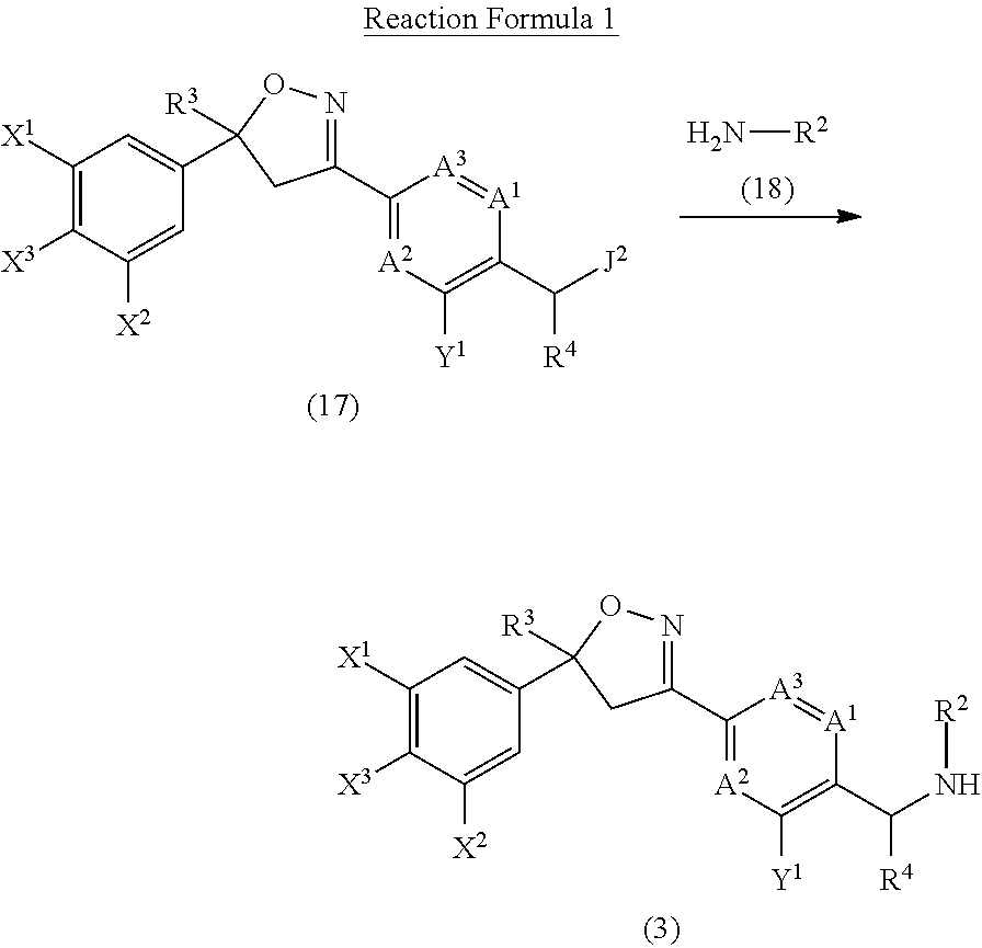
C1([X1])=C([X3])C([X2])=CC(C2([R3])ON=C(C3=[A2]C([Y1])=C(C([J2])[R4])[A1]=[A3]3)C2)=C1.N[R2].C1([X1])=C([X3])C([X2])=CC(C2([R3])ON=C(C3=[A2]C([Y1])=C(C(N[R2])[R4])[A1]=[A3]3)C2)=C1
